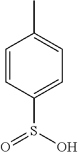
C1=CC(S(O)=O)=CC=C1C
